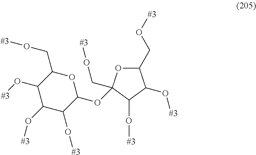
C1(O[#3])C(O[#3])C(O[#3])C(OC2(CO[#3])OC(CO[#3])C(O[#3])C2O[#3])OC1CO[#3]
